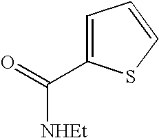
C1=C(C(=O)[NHEt])SC=C1
